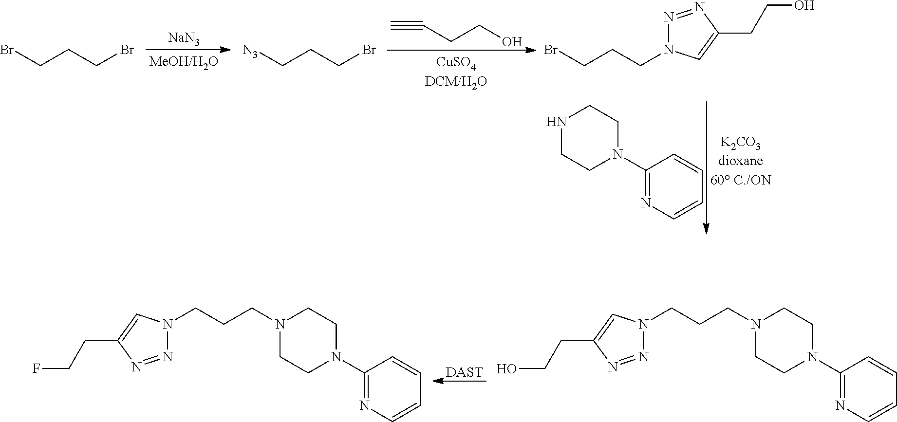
[NaN3].C#CCCO.N1CCN(C2=NC=CC=C2)CC1.BrCCCBr.[N3]CCCBr.BrCCCN1N=NC(CCO)=C1.[DAST].N1=NC(CCO)=CN1CCCN1CCN(C2=NC=CC=C2)CC1.N1=NC(CCF)=CN1CCCN1CCN(C2=NC=CC=C2)CC1
